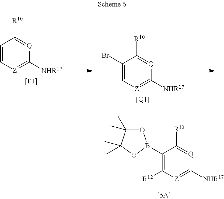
C1(B2OC(C)(C)C(C)(C)O2)=C([R12])[Z]=C([NHR17])[Q]=C1[R10].[[5A]].C1=C[Z]=C([NHR17])[Q]=C1[R10].[[P1]].C1(Br)=C[Z]=C([NHR17])[Q]=C1[R10].[[Q1]]
